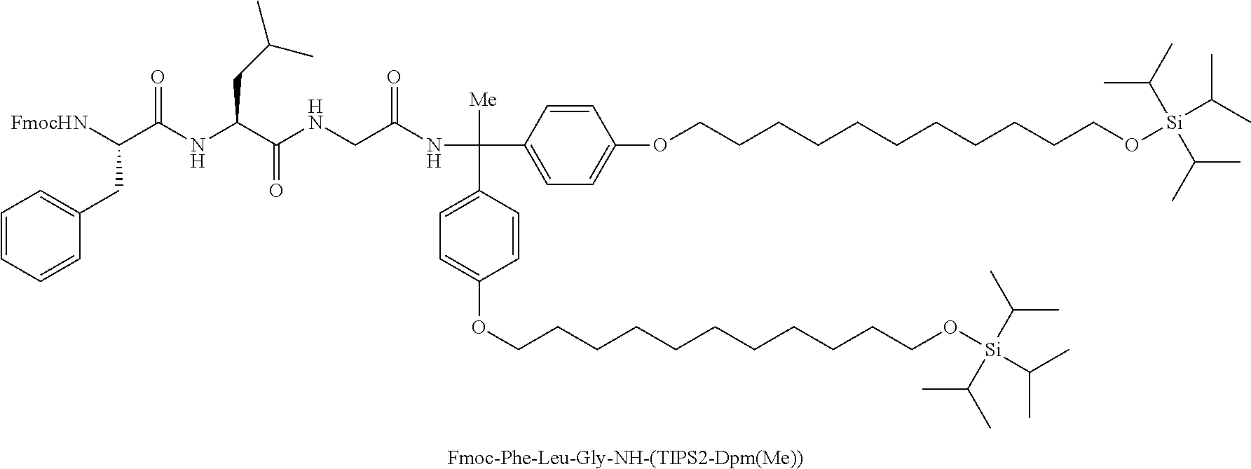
[Fmoc-Phe-Leu-Gly-NH-(TIPS2-Dpm(Me))].N(CC(NC([Me])(C1=CC=C(OCCCCCCCCCCCO[Si](C(C)C)(C(C)C)C(C)C)C=C1)C1=CC=C(OCCCCCCCCCCCO[Si](C(C)C)(C(C)C)C(C)C)C=C1)=O)C(C(NC(C([FmocHN])CC1=CC=CC=C1)=O)CC(C)C)=O
